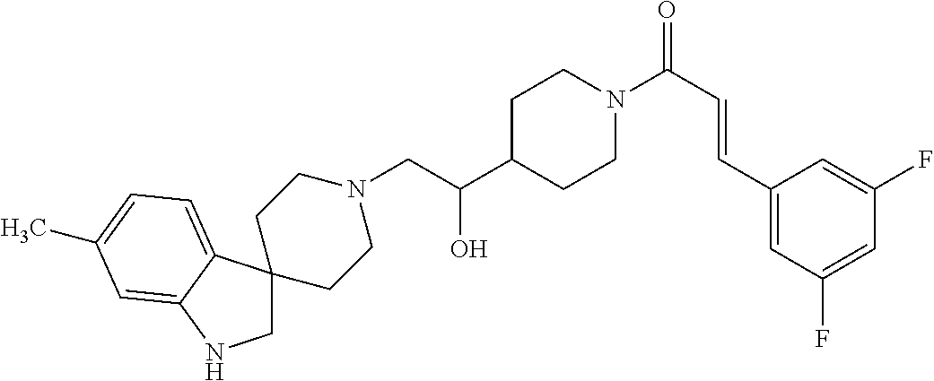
C1NC2=CC(C)=CC=C2C12CCN(CC(C1CCN(C(C=CC3=CC(F)=CC(F)=C3)=O)CC1)O)CC2
